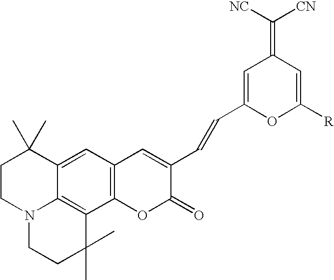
C12=CC3=C(C4=C1N(CCC2(C)C)CCC4(C)C)OC(=O)C(C=CC1=CC(=C([NC])[CN])C=C([R])O1)=C3
